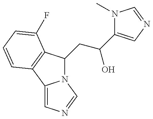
N12C(CC(O)C3=CN=CN3C)C3=C(C1=CN=C2)C=CC=C3F
